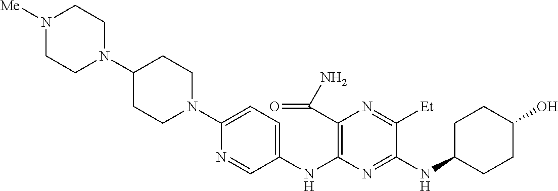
C1(NC2=C(C(N)=O)N=C([Et])C(NC3CCC(O)CC3)=N2)=CC=C(N2CCC(N3CCN([Me])CC3)CC2)N=C1
